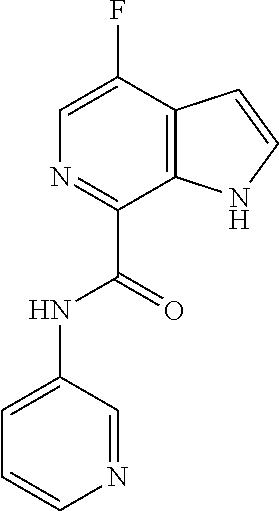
C1=C(F)C2=C(C(C(=O)NC3=CC=CN=C3)=N1)NC=C2
